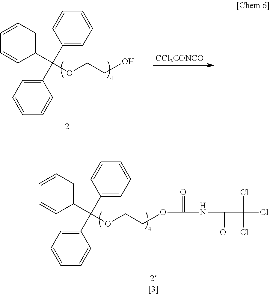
C1(C(C2=CC=CC=C2)(C2=CC=CC=C2)OCCO)=CC=CC=C1.[CCl3CONCO].C1(C(C2=CC=CC=C2)(C2=CC=CC=C2)OCCOC(NC(C(Cl)(Cl)Cl)=O)=O)=CC=CC=C1
